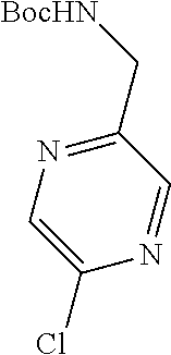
C1(C[BocHN])=NC=C(Cl)N=C1
